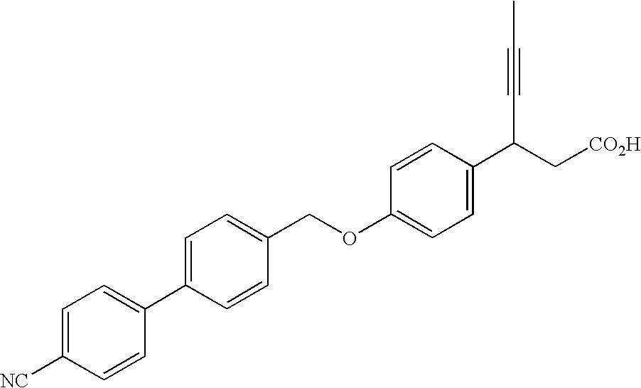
C1=C(C2=CC=C([NC])C=C2)C=CC(COC2=CC=C(C(C#CC)C[CO2H])C=C2)=C1
